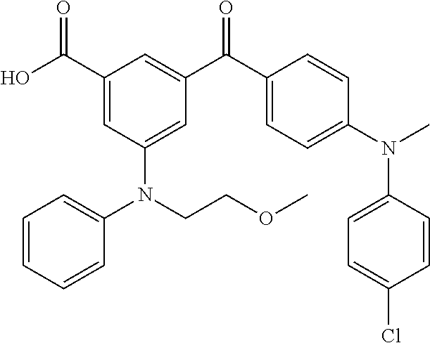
C1(C(O)=O)=CC(N(C2=CC=CC=C2)CCOC)=CC(C(C2=CC=C(N(C)C3=CC=C(Cl)C=C3)C=C2)=O)=C1
